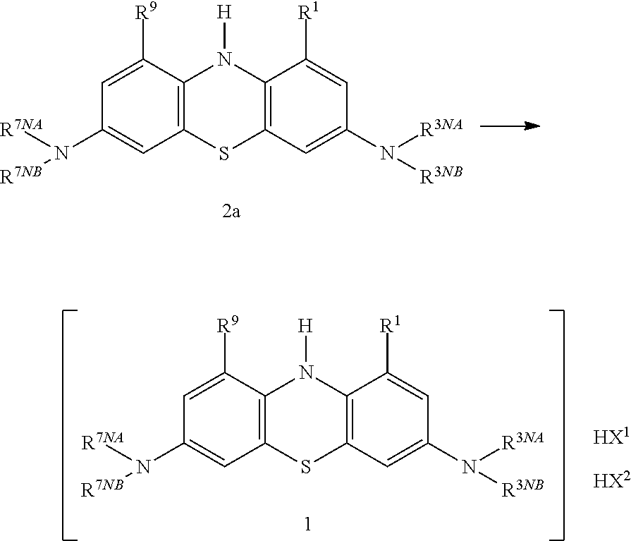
C1=C([R9])C2=C(C=C1N([R7NA])[R7NB])SC1=C(N2[H])C([R1])=CC(N([R3NA])[R3NB])=C1.C1=C([R9])C2=C(C=C1N([R7NA])[R7NB])SC1=C(N2[H])C([R1])=CC(N([R3NA])[R3NB])=C1.[HX1].[HX2]
